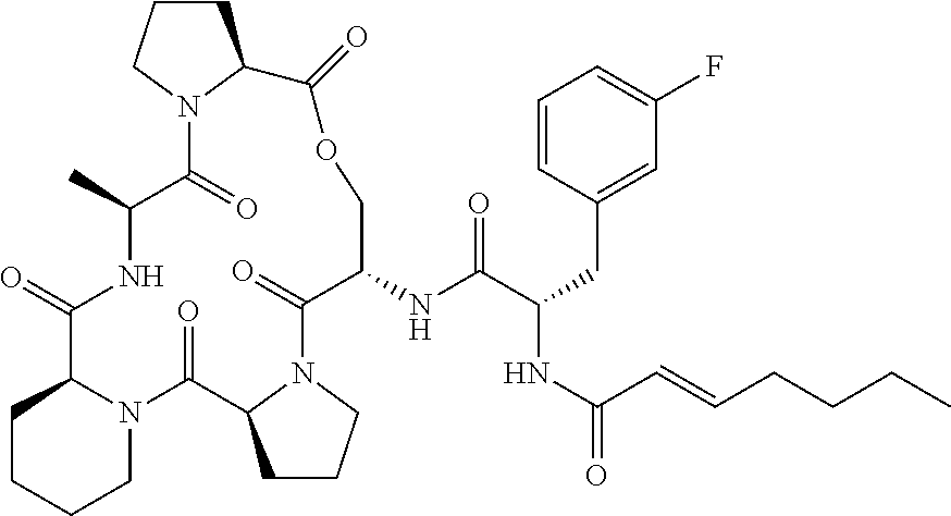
C1CCN2C(=O)C(C)NC(=O)C3CCCCN3C(=O)C3N(C(=O)C(NC(=O)C(NC(C=CCCCC)=O)CC4=CC(F)=CC=C4)COC(=O)C12)CCC3
